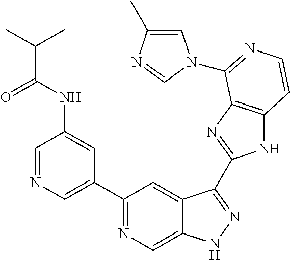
C1=NC=C(C2=NC=C3C(=C2)C(C2=NC4=C(N2)C=CN=C4N2C=C(C)N=C2)=NN3)C=C1NC(C(C)C)=O
